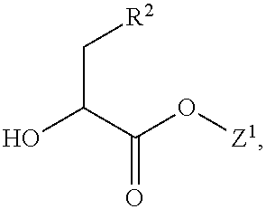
C(C(C(O[Z1])=O)O)[R2]
